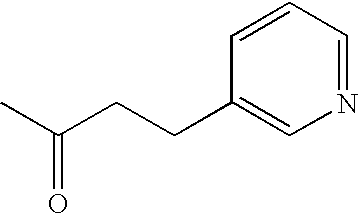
C(C)(=O)CCC1=CN=CC=C1
